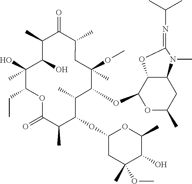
C1C(C)(OC)C(OC2OC(C)CC3C2OC(=NC(C)C)N3C)C(C)C(OC2CC(C)(OC)C(O)C(C)O2)C(C)C(=O)OC(CC)C(O)(C)C(O)C(C)C(=O)C1C
